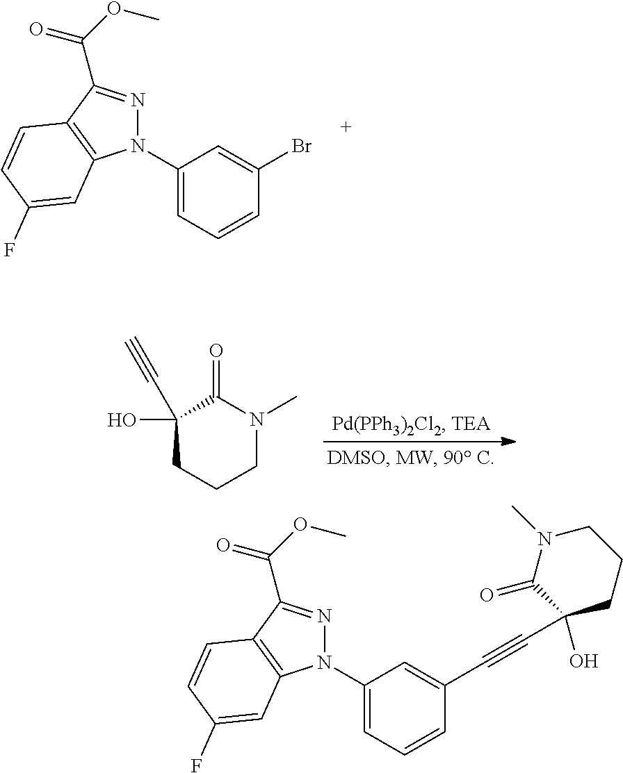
C1(N2N=C(C(=O)OC)C3=C2C=C(F)C=C3)=CC=CC(Br)=C1.C1(O)(C#C)CCCN(C)C1=O.C1(N2N=C(C(=O)OC)C3=C2C=C(F)C=C3)=CC=CC(C#CC2(O)C(=O)N(C)CCC2)=C1
